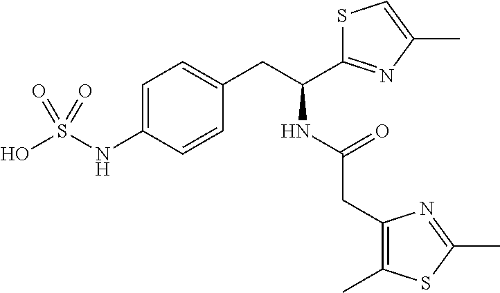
C1=C(NS(O)(=O)=O)C=CC(CC(NC(=O)CC2=C(C)SC(C)=N2)C2=NC(C)=CS2)=C1
